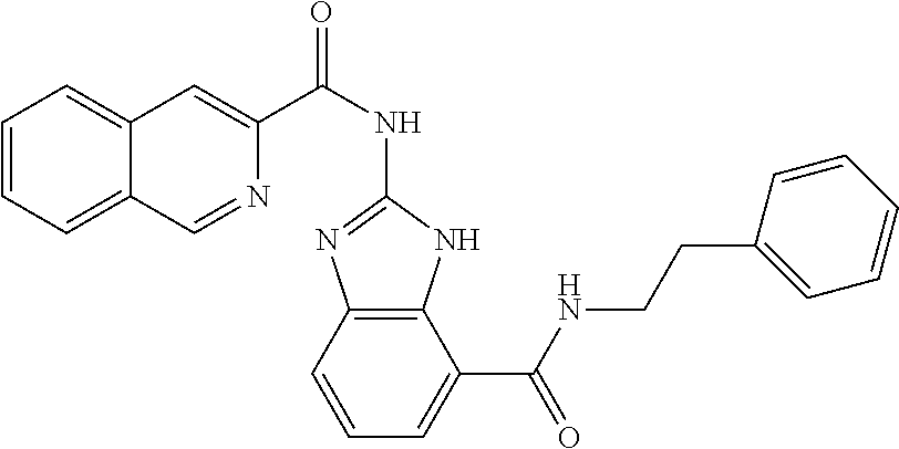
C1=CC=C2C(=C1)C=C(C(NC1=NC3=C(N1)C(C(NCCC1=CC=CC=C1)=O)=CC=C3)=O)N=C2
